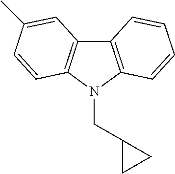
C12=C(N(CC3CC3)C3=C1C=C(C)C=C3)C=CC=C2
